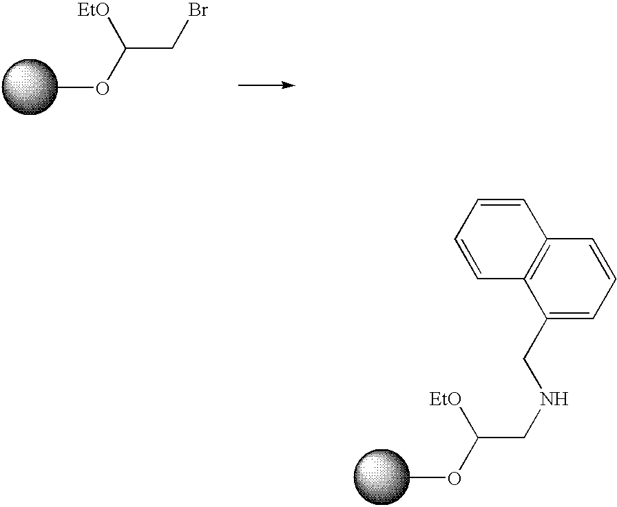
COC(CBr)[EtO].COC(CNCC1=CC=CC2=C1C=CC=C2)[EtO]
